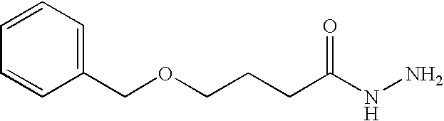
C1=CC=CC(COCCCC(NN)=O)=C1
